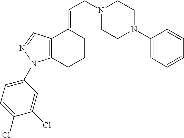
C12=C(CCCC1=CCN1CCN(C3=CC=CC=C3)CC1)N(C1=CC=C(Cl)C(Cl)=C1)N=C2
